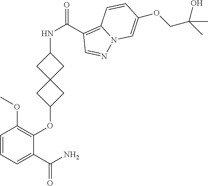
C1=CC=C(C(N)=O)C(OC2CC3(C2)CC(NC(C2=C4N(N=C2)C=C(OCC(C)(O)C)C=C4)=O)C3)=C1OC
